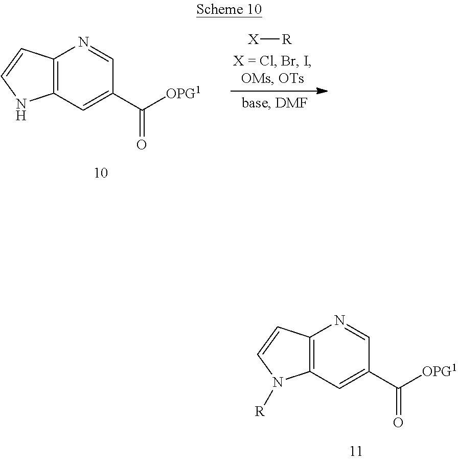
[X][R].C12=C(C=C(C([OPG1])=O)C=N1)NC=C2.C12=C(C=C(C([OPG1])=O)C=N1)N([R])C=C2
